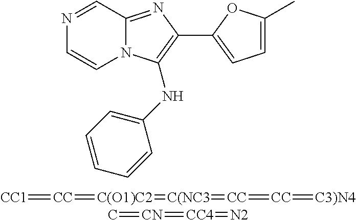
N1=CC2=NC(C3=CC=C(C)O3)=C(NC3=CC=CC=C3)N2C=C1.[CC1]=[CC]=[C(O1)C2]=[C(NC3]=[CC]=[CC]=[C3)N4].C=[CN]=[CC4]=[N2]
